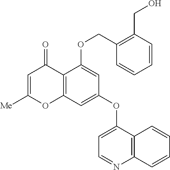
C12=C(C=C(OC3=CC=NC4=C3C=CC=C4)C=C1OCC1=C(CO)C=CC=C1)OC([Me])=CC2=O
